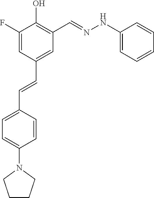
C1=C(F)C(O)=C(C=NNC2=CC=CC=C2)C=C1C=CC1=CC=C(N2CCCC2)C=C1
